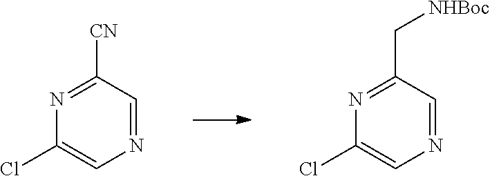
C1(Cl)=CN=CC([CN])=N1.C1(Cl)=CN=CC(C[NHBoc])=N1
